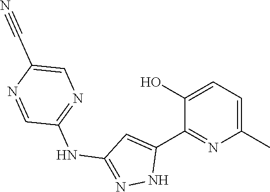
C1(NC2=NNC(C3=NC(C)=CC=C3O)=C2)=NC=C(C#N)N=C1
